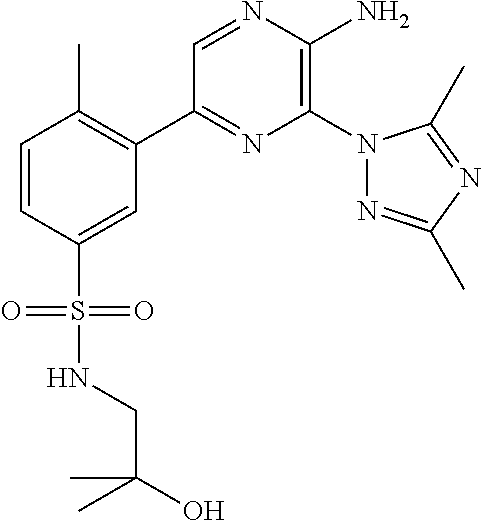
C1(C2=C(C)C=CC(S(=O)(=O)NCC(O)(C)C)=C2)=NC(N2N=C(C)N=C2C)=C(N)N=C1
